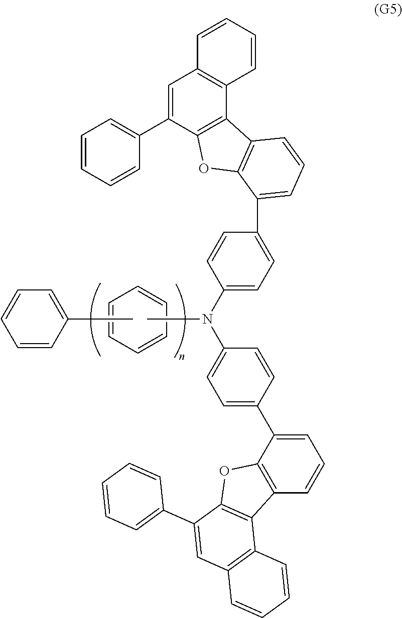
C1=CC=CC(C2=CC3=C(C4=C2OC2=C4C=CC=C2C2=CC=C(N(C4=CC=C(C5=CC=CC6=C5OC5=C6C6=C(C=C5C5=CC=CC=C5)C=CC=C6)C=C4)C)C=C2)C=CC=C3)=C1.C1=CC=CC=C1.CC1=CC=CC=C1
